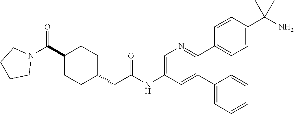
C1(C(N2CCCC2)=O)CCC(CC(NC2=CN=C(C3=CC=C(C(N)(C)C)C=C3)C(C3=CC=CC=C3)=C2)=O)CC1
